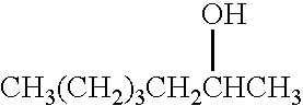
[CH3(CH2)3CH2CHCH3]O
